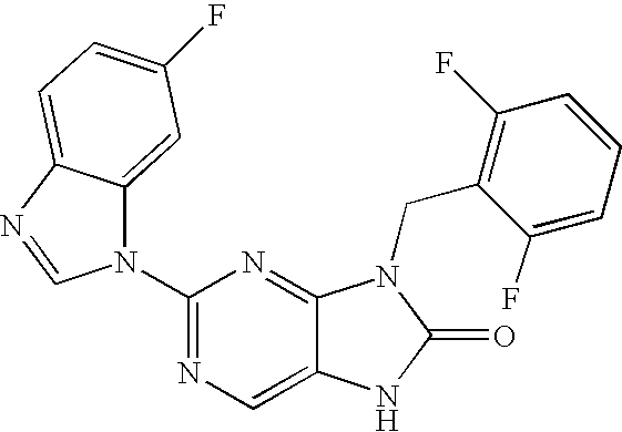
C12=CN=C(N3C4=CC(F)=CC=C4N=C3)N=C1N(CC1=C(F)C=CC=C1F)C(=O)N2
